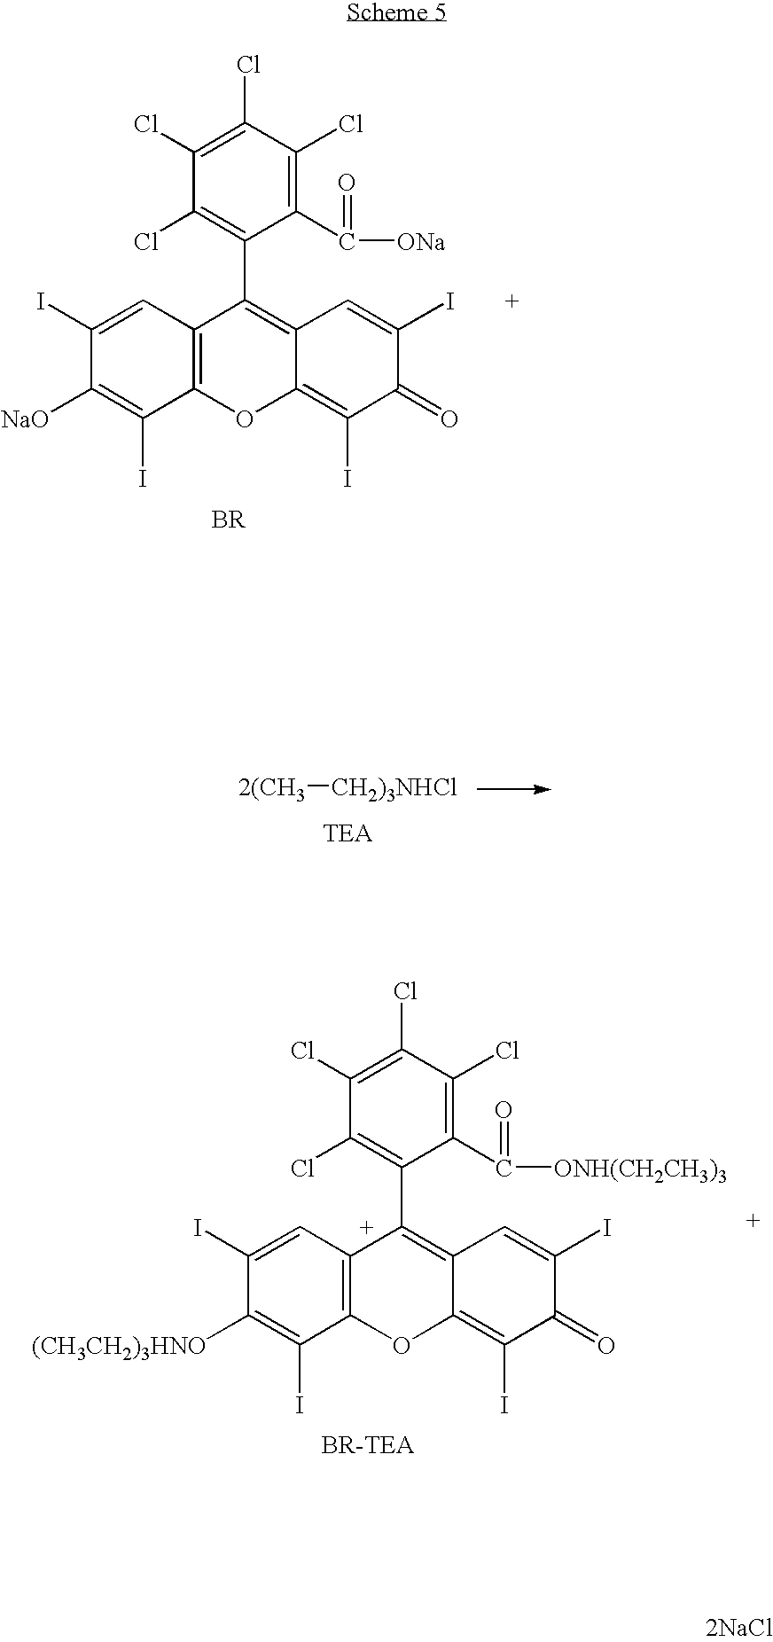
[2(CH3][CH2)3NHCl].C1=C(I)C([NaO])=C(I)C2=C1C(C1=C(Cl)C(Cl)=C(Cl)C(Cl)=C1C(=O)[ONa])=C1C(=C(I)C(=O)C(I)=C1)O2.[BR].C1=C(I)C([(CH3CH2)3HNO])=C(I)C2=C1C(C1=C(Cl)C(Cl)=C(Cl)C(Cl)=C1C(=O)[ONH(CH2CH3)3])=C1C(=C(I)C(=O)C(I)=C1)O2.[2NaCl]
